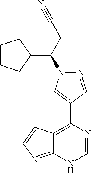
C1CCC(C(N2N=CC(C3=C4C(=NC=C4)NC=N3)=C2)CC#N)C1
